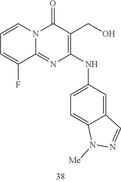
C1=CC=C(F)C2=NC(NC3=CC=C4C(=C3)C=NN4[Me])=C(CO)C(=O)N12
